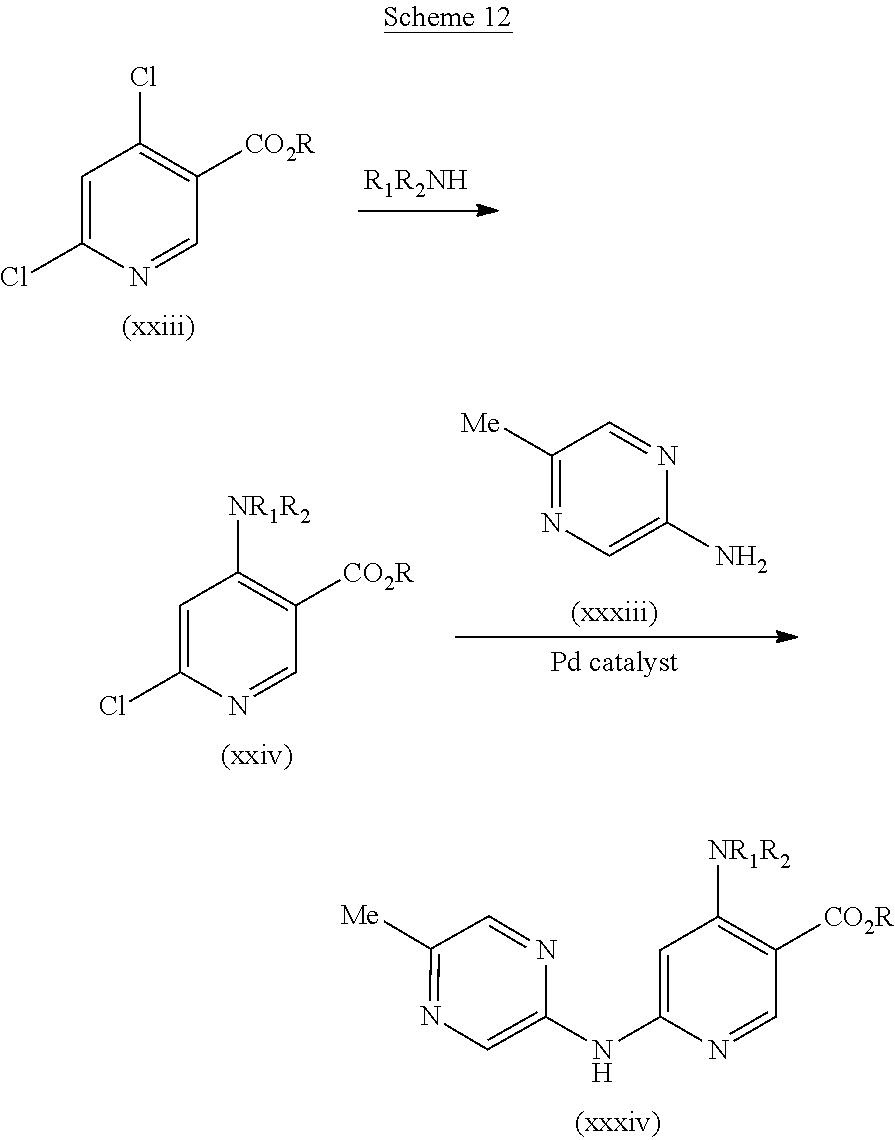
C1=C(Cl)N=CC([CO2R])=C1Cl.[R1R2NH].C1=C(Cl)N=CC([CO2R])=C1[NR1R2].C1([Me])=NC=C(N)N=C1.C1=C(NC2=CN=C([Me])C=N2)N=CC([CO2R])=C1[NR1R2]
